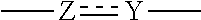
C[Z]:[Y]C
